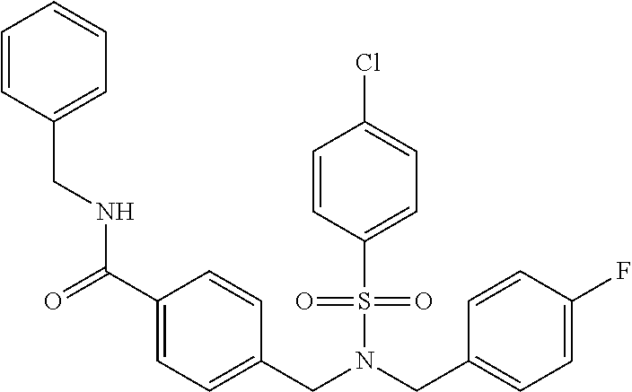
C1=C(CNC(C2=CC=C(CN(CC3=CC=C(F)C=C3)S(C3=CC=C(Cl)C=C3)(=O)=O)C=C2)=O)C=CC=C1
